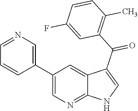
C1(C2=CN=CC=C2)=CN=C2C(=C1)C(C(C1=C(C)C=CC(F)=C1)=O)=CN2
